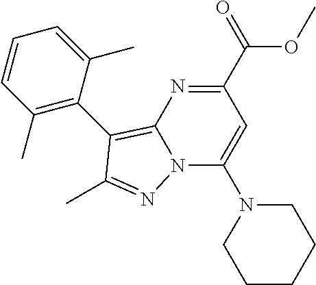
C1(C(OC)=O)=NC2=C(C3=C(C)C=CC=C3C)C(C)=NN2C(N2CCCCC2)=C1
